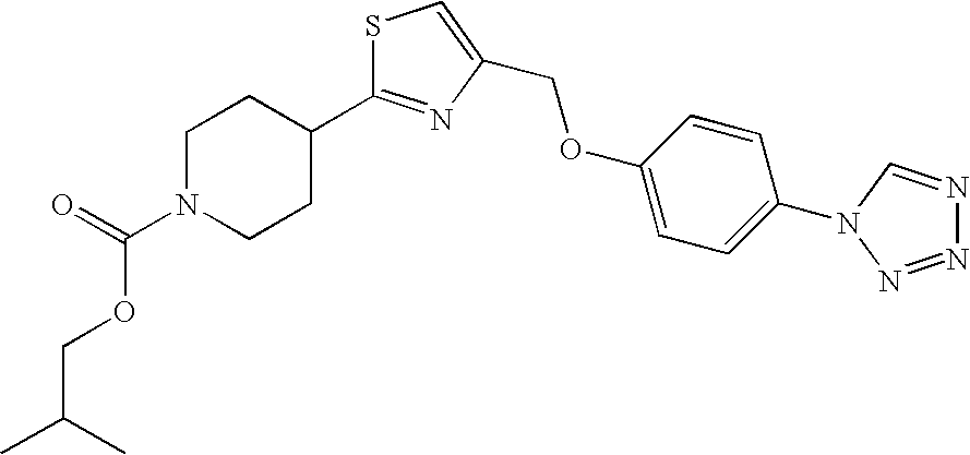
S1C(C2CCN(C(=O)OCC(C)C)CC2)=NC(COC2=CC=C(N3C=NN=N3)C=C2)=C1
